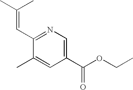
CC1=CC(C(OCC)=O)=CN=C1C=C(C)C
